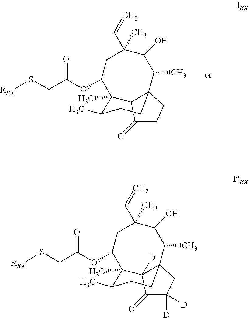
[REX]SCC(OC1CC(C)(C=C)C(O)C(C)C23C(C1(C)C(C)CC2)C(=O)CC3)=O.[REX]SCC(OC1CC(C)(C=C)C(O)C(C)C23C([D])(C1(C)C(C)CC2)C(=O)C([D])([D])C3)=O
